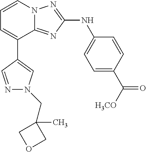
C1(C2=CC=CN3C2=NC(NC2=CC=C(C([H3CO])=O)C=C2)=N3)=CN(CC2(C)COC2)N=C1
